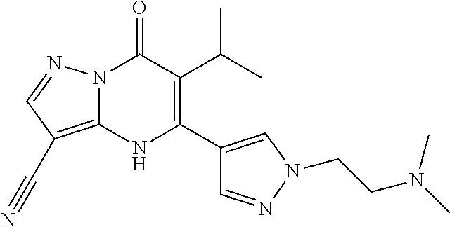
N12C(=C(C#N)C=N1)NC(C1=CN(CCN(C)C)N=C1)=C(C(C)C)C2=O
